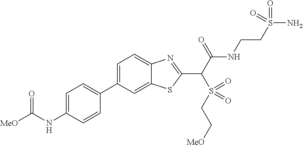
C1(C2=CC=C(NC([MeO])=O)C=C2)=CC=C2C(=C1)SC(C(C(NCCS(N)(=O)=O)=O)S(=O)(CC[MeO])=O)=N2
